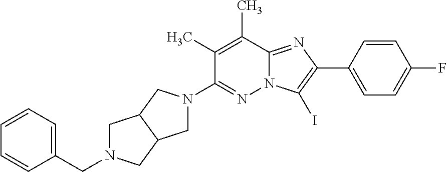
N1=C(N2CC3C(C2)CN(CC2=CC=CC=C2)C3)C(C)=C(C)C2=NC(C3=CC=C(F)C=C3)=C(I)N12
